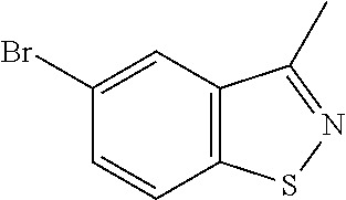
C1=CC2=C(C=C1Br)C(C)=NS2
